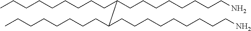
CCCCCCCCCC(CCCCCCCCN)C(CCCCCCCC)CCCCCCCCCN
